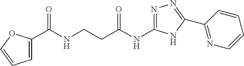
C(C(NC1=NN=C(C2=NC=CC=C2)N1)=O)CNC(C1=CC=CO1)=O
